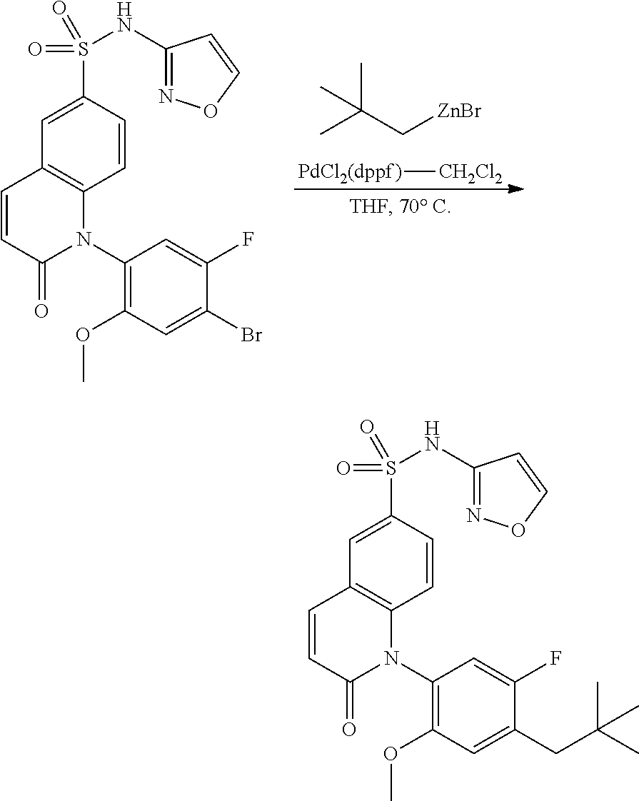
CC(C[ZnBr])(C)C.[PdCl2(dppf)][CH2Cl2].C12=C(C=CC(S(=O)(=O)NC3=NOC=C3)=C1)N(C1=C(OC)C=C(Br)C(F)=C1)C(=O)C=C2.C12=C(C=CC(S(=O)(=O)NC3=NOC=C3)=C1)N(C1=C(OC)C=C(CC(C)(C)C)C(F)=C1)C(=O)C=C2
